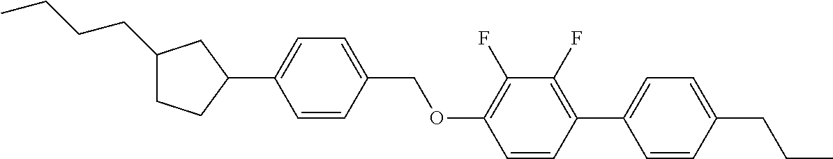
C1(CCCC)CCC(C2=CC=C(COC3=C(F)C(F)=C(C4=CC=C(CCC)C=C4)C=C3)C=C2)C1
